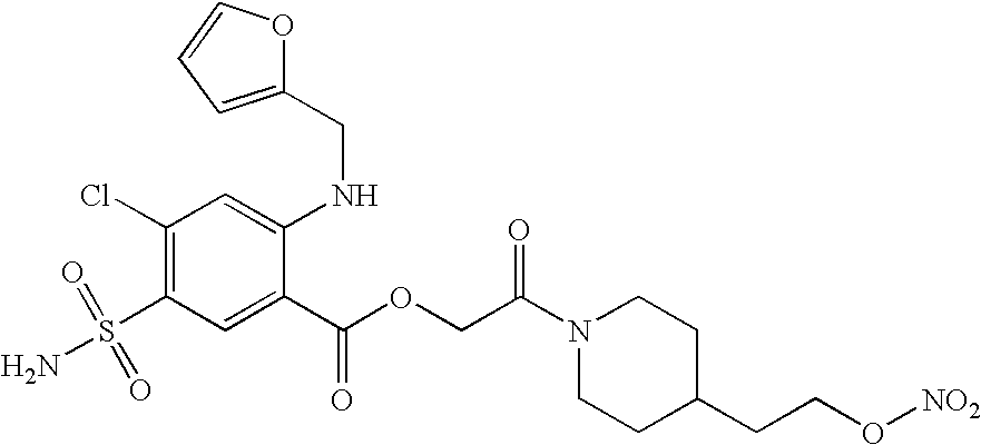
C1(Cl)=C(S(=O)(=O)N)C=C(C(OCC(N2CCC(CCO[NO2])CC2)=O)=O)C(NCC2=CC=CO2)=C1
